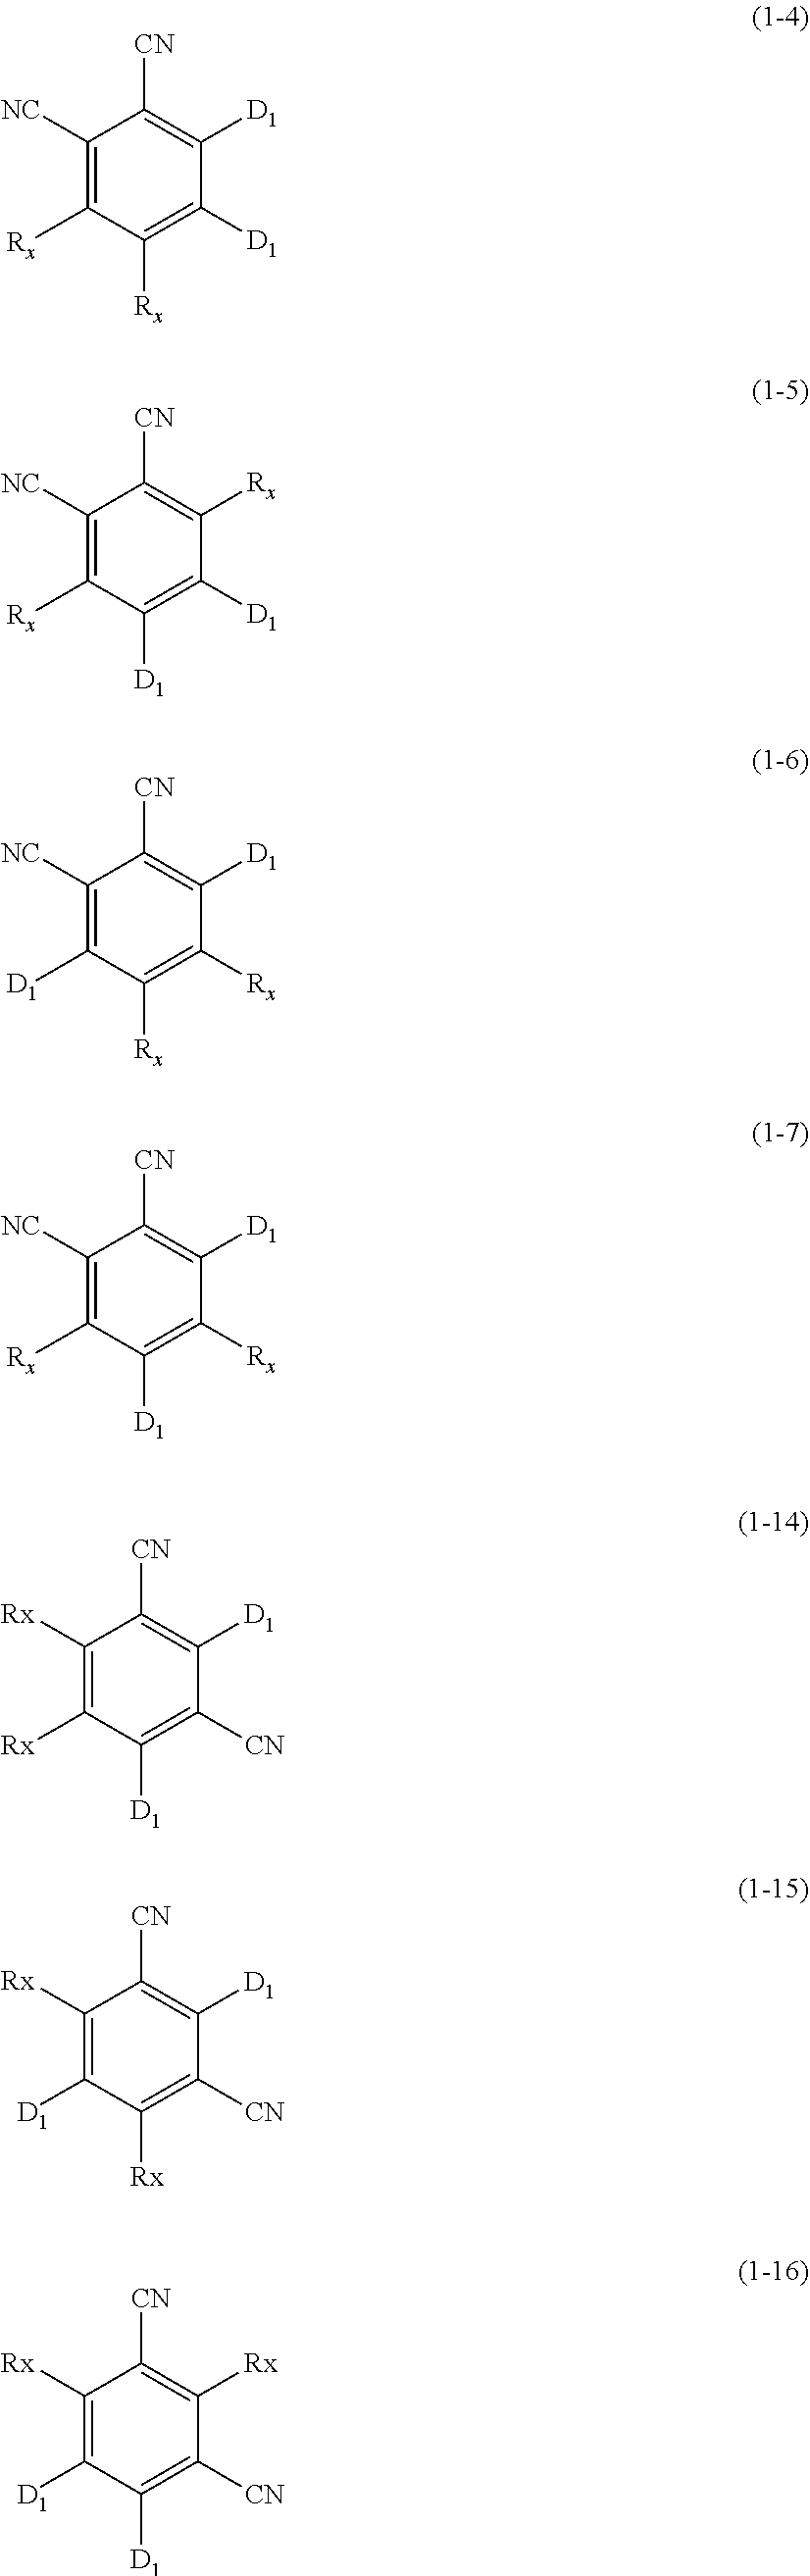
C1([CN])=C([D1])C([D1])=C([Rx])C([Rx])=C1[NC].C1([CN])=C([Rx])C([D1])=C([D1])C([Rx])=C1[NC].C1([CN])=C([D1])C([Rx])=C([Rx])C([D1])=C1[NC].C1([CN])=C([D1])C([Rx])=C([D1])C([Rx])=C1[NC].C1([CN])=C([D1])C([CN])=C([D1])C([Rx])=C1[Rx].C1([CN])=C([D1])C([CN])=C([Rx])C([D1])=C1[Rx].C1([CN])=C([Rx])C([CN])=C([D1])C([D1])=C1[Rx]
